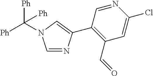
C1=NC(C2=C(C=O)C=C(Cl)N=C2)=CN1C([Ph])([Ph])[Ph]
